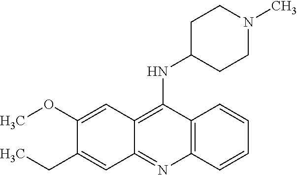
C12=C(C(NC3CCN(C)CC3)=C3C(=N1)C=C(CC)C(OC)=C3)C=CC=C2
